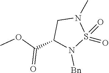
S1(=O)(=O)N([Bn])C(C(OC)=O)CN1C
